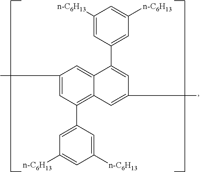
C1(C)=CC(C2=CC([n-C6H13])=CC([n-C6H13])=C2)=C2C(=C1)C(C1=CC([n-C6H13])=CC([n-C6H13])=C1)=CC(C)=C2
